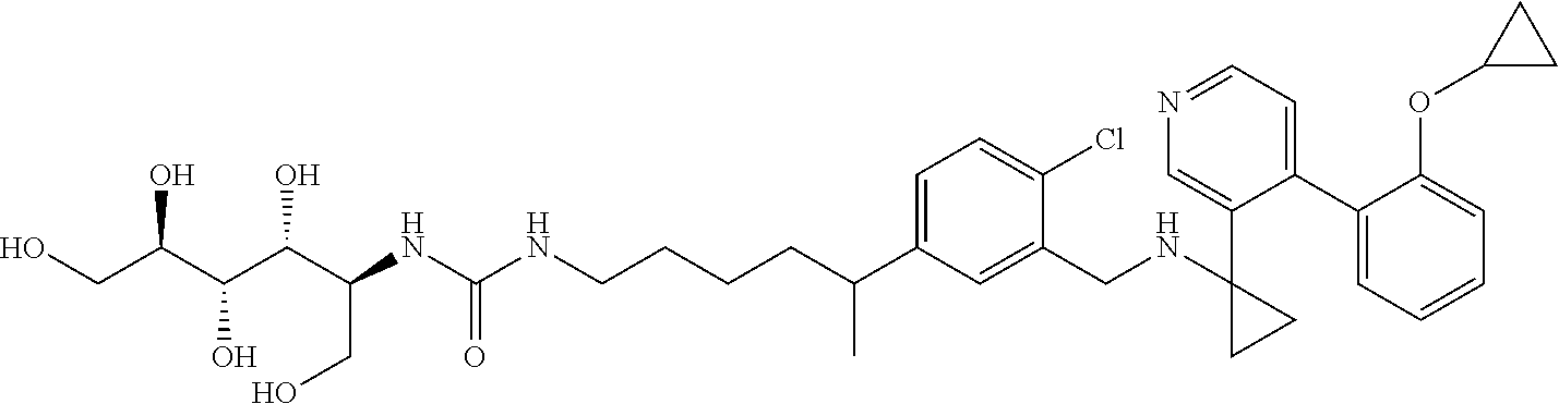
C1(C2=CC=NC=C2C2(NCC3=CC(C(CCCCNC(NC(C(C(C(CO)O)O)O)CO)=O)C)=CC=C3Cl)CC2)=CC=CC=C1OC1CC1
